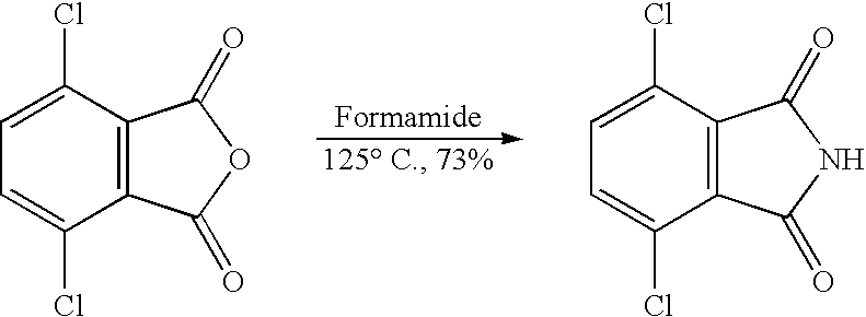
C1=C(Cl)C2=C(C(Cl)=C1)C(=O)OC2=O.C1=C(Cl)C2=C(C(Cl)=C1)C(=O)NC2=O
